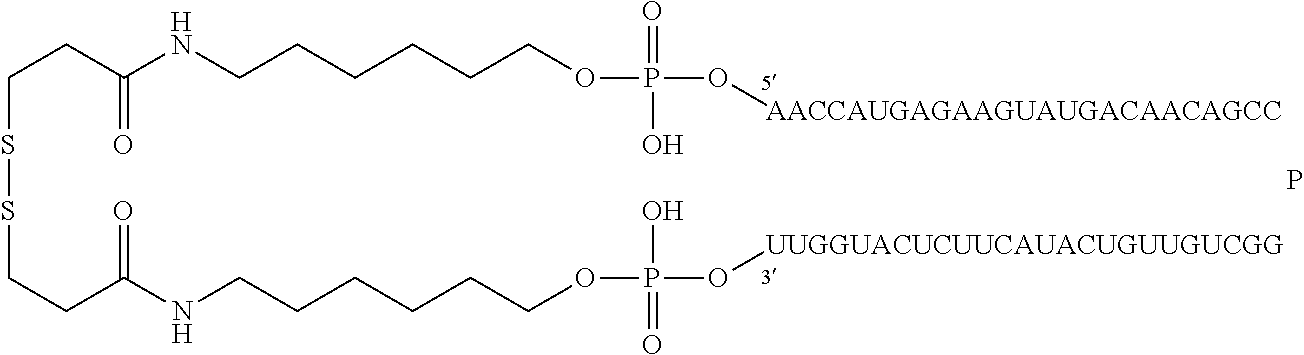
C(SSCCC(=O)NCCCCCCOP(O)(=O)O[UUGGUACUCUUCAUACUGUUGUCGG])CC(=O)NCCCCCCOP(=O)(O[AACCAUGAGAAGUAUGACAACAGCC])O.P
